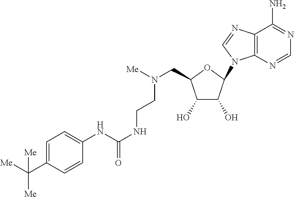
C12=C(N=CN1C1C(O)C(O)C(CN([Me])CCNC(NC3=CC=C(C([Me])([Me])[Me])C=C3)=O)O1)C(N)=NC=N2
